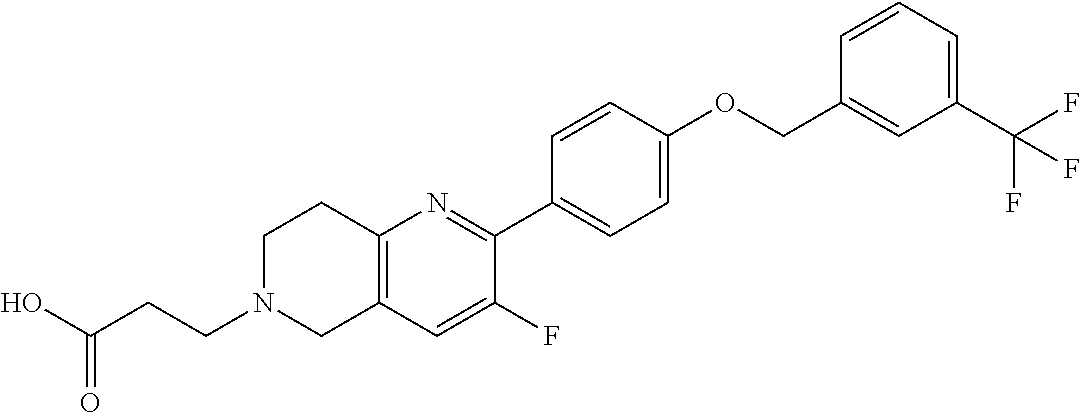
OC(CCN1CC2=C(CC1)N=C(C1=CC=C(OCC3=CC(C(F)(F)F)=CC=C3)C=C1)C(F)=C2)=O
